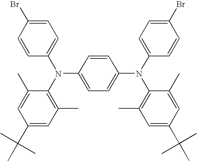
C1=C(Br)C=CC(N(C2=C(C)C=C(C(C)(C)C)C=C2C)C2=CC=C(N(C3=CC=C(Br)C=C3)C3=C(C)C=C(C(C)(C)C)C=C3C)C=C2)=C1
